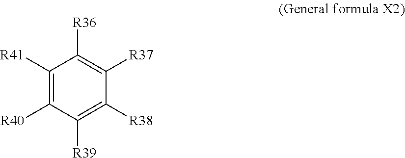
C1([R41])=C([R40])C([R39])=C([R38])C([R37])=C1[R36]
